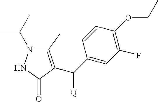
C1(C)=C(C(C2=CC(F)=C(OCC)C=C2)[Q])C(=O)NN1C(C)C
